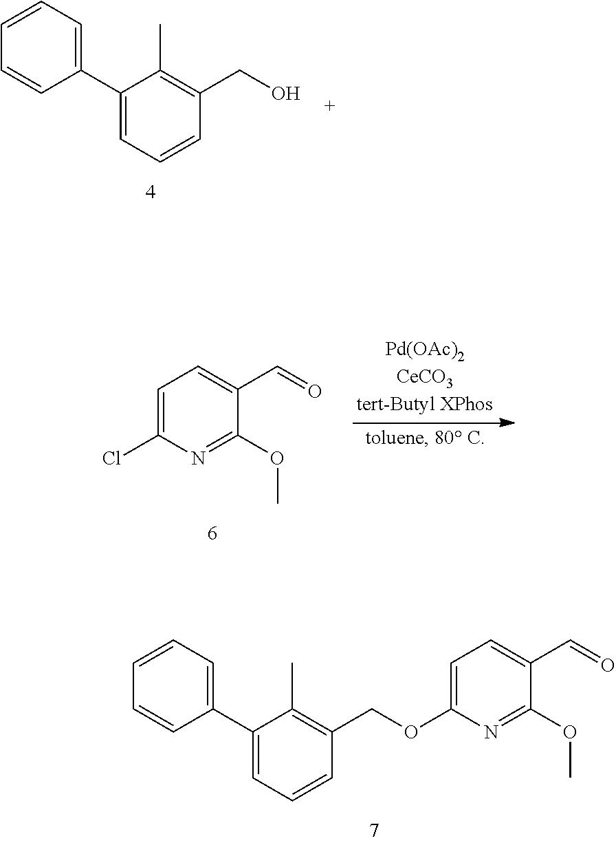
C1=CC=C(C2=CC=CC(COC3=CC=C(C=O)C(OC)=N3)=C2C)C=C1.C1=CC=C(C2=CC=CC(CO)=C2C)C=C1.C1=C(Cl)N=C(OC)C(C=O)=C1
